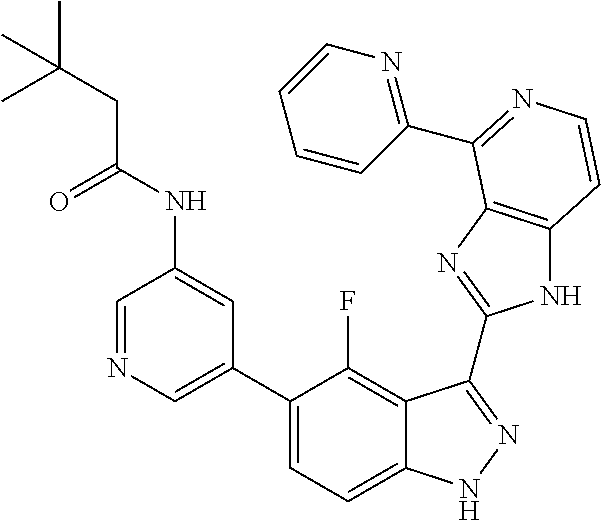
C1=C(C2=CC=C3C(=C2F)C(C2=NC4=C(N2)C=CN=C4C2=NC=CC=C2)=NN3)C=C(NC(=O)CC(C)(C)C)C=N1
